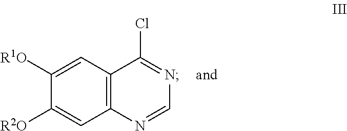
C1=C([R1O])C([R2O])=CC2=C1C(Cl)=NC=N2
